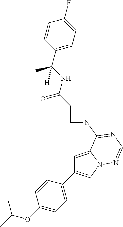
C1=C2N(C=C1C1=CC=C(OC(C)C)C=C1)N=CN=C2N1CC(C(NC(C2=CC=C(F)C=C2)(C)[H])=O)C1
